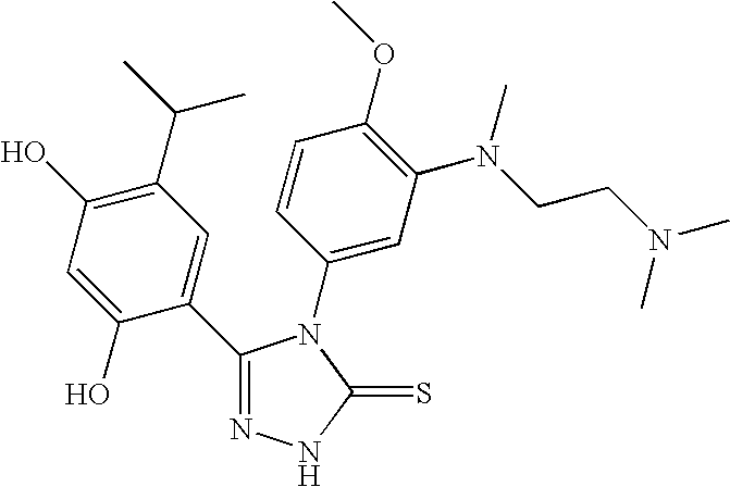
C1(C2=CC(C(C)C)=C(O)C=C2O)=NNC(=S)N1C1=CC(N(CCN(C)C)C)=C(OC)C=C1
